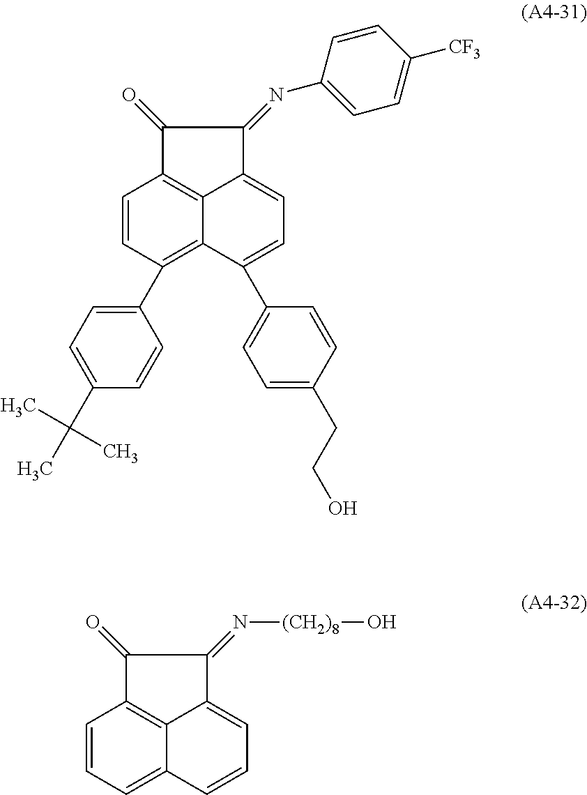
C1=CC(C2=CC=C(C(C)(C)C)C=C2)=C2C3=C1C(=O)C(=NC1=CC=C([CF3])C=C1)C3=CC=C2C1=CC=C(CCO)C=C1.C1=CC=C2C3=C1C(=O)C(=N[(CH2)8]O)C3=CC=C2
